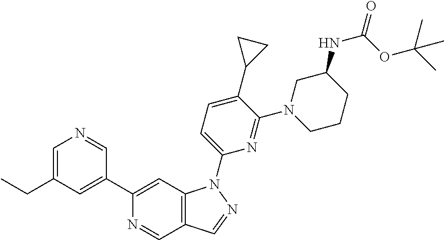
C1=C(CC)C=C(C2=CC3=C(C=N2)C=NN3C2=CC=C(C3CC3)C(N3CCCC(NC(OC(C)(C)C)=O)C3)=N2)C=N1
